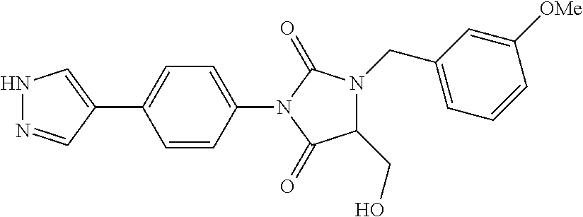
N1N=CC(C2=CC=C(N3C(=O)N(CC4=CC=CC([OMe])=C4)C(CO)C3=O)C=C2)=C1
